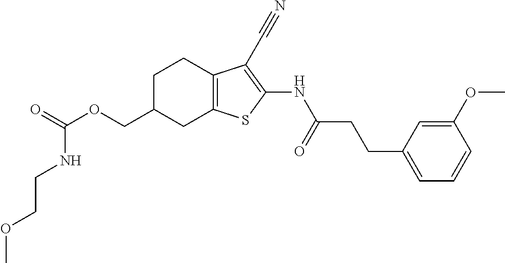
C(OCC1CC2=C(CC1)C(C#N)=C(NC(CCC1=CC=CC(OC)=C1)=O)S2)(=O)NCCOC
